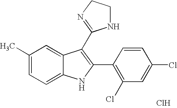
C1=C2C(=CC=C1C)NC(C1=C(Cl)C=C(Cl)C=C1)=C2C1=NCCN1.Cl
